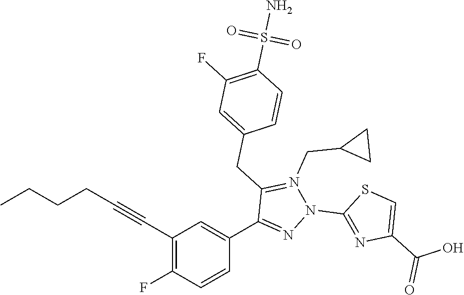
C1(C2=CC(C#CCCCC)=C(F)C=C2)=NN(C2=NC(C(=O)O)=CS2)N(CC2CC2)=C1CC1=CC(F)=C(S(N)(=O)=O)C=C1
